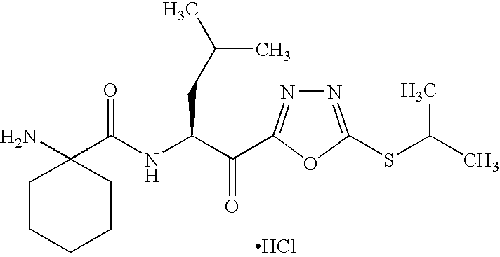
C1CCCCC1(N)C(NC(C(=O)C1=NN=C(SC(C)C)O1)CC(C)C)=O.Cl
